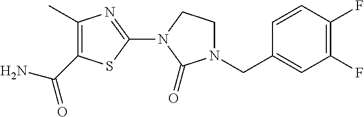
C1(CN2CCN(C3=NC(C)=C(C(=O)N)S3)C2=O)=CC(F)=C(F)C=C1
